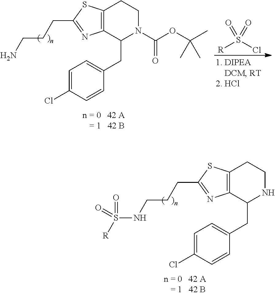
C12=C(CCNC1CC1=CC=C(Cl)C=C1)SC(CCCNS([R])(=O)=O)=N2.[R]S(Cl)(=O)=O.C12=C(CCN(C(OC(C)(C)C)=O)C1CC1=CC=C(Cl)C=C1)SC(CCCN)=N2
